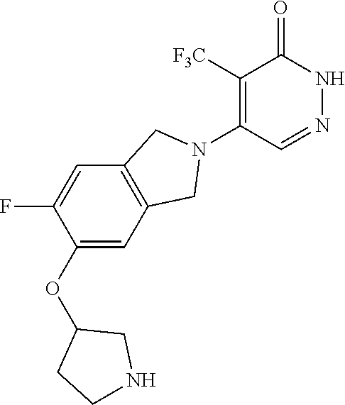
C1([F3C])=C(N2CC3=C(C2)C=C(OC2CCNC2)C(F)=C3)C=NNC1=O
